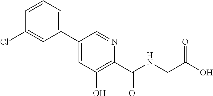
C1=CC=C(C2=CC(O)=C(C(=O)NCC(O)=O)N=C2)C=C1Cl
